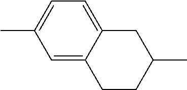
C1=C2C(=CC(C)=C1)CCC(C)C2
